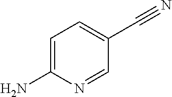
C1=C(N)N=CC(C#N)=C1
